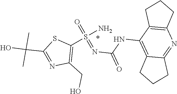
S(=O)(=NC(NC1=C2CCCC2=NC2=C1CCC2)=O)(N)C1=C(CO)N=C(C(O)(C)C)S1
